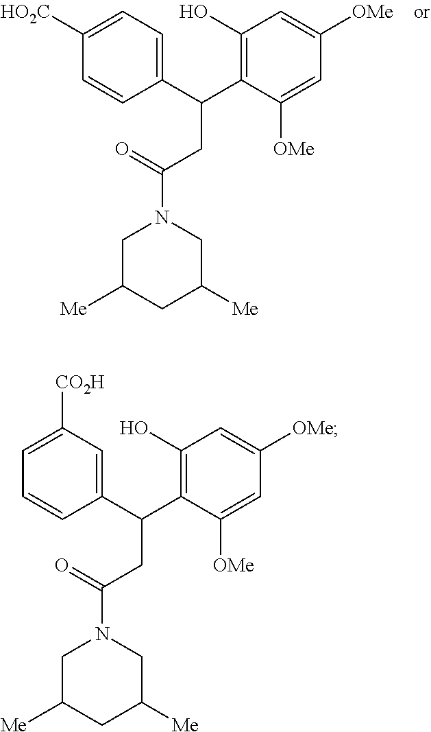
C1=C([HO2C])C=CC(C(CC(=O)N2CC([Me])CC([Me])C2)C2=C(O)C=C([OMe])C=C2[OMe])=C1.C1([CO2H])=CC=CC(C(CC(=O)N2CC([Me])CC([Me])C2)C2=C(O)C=C([OMe])C=C2[OMe])=C1
